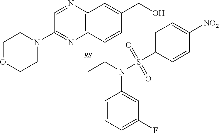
C1=NC2=C(N=C1N1CCOCC1)C(C(N(C1=CC(F)=CC=C1)S(C1=CC=C([NO2])C=C1)(=O)=O)C)=CC(CO)=C2
